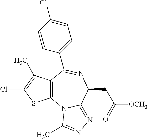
C12=C(C(C)=C(Cl)S1)C(C1=CC=C(Cl)C=C1)=NC(CC([OCH3])=O)C1=NN=C(C)N21
